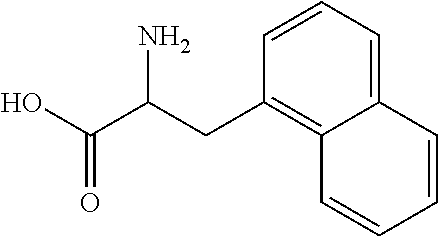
C12=CC=CC(CC(C(O)=O)N)=C1C=CC=C2
